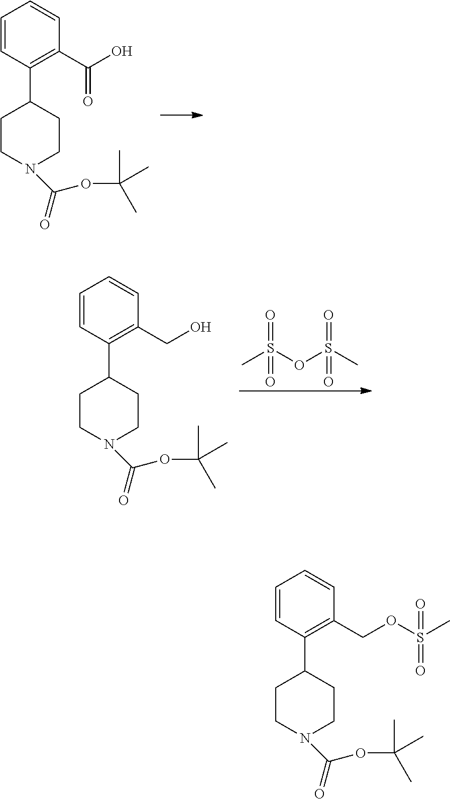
C1=CC=CC(C(=O)O)=C1C1CCN(C(=O)OC(C)(C)C)CC1.C1=CC=CC(CO)=C1C1CCN(C(=O)OC(C)(C)C)CC1.CS(OS(C)(=O)=O)(=O)=O.C1=CC=CC(COS(C)(=O)=O)=C1C1CCN(C(=O)OC(C)(C)C)CC1
